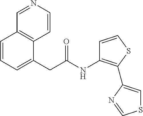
N(C(CC1=CC=CC2=C1C=CN=C2)=O)C1=C(C2=CSC=N2)SC=C1
